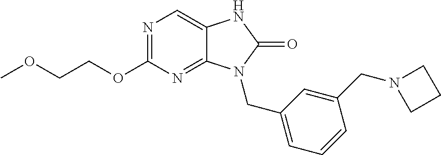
N1=C(OCCOC)N=C2C(=C1)NC(=O)N2CC1=CC=CC(CN2CCC2)=C1
